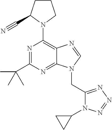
C1CC(C#N)N(C2=C3C(=NC(C(C)(C)C)=N2)N(CC2=NN=NN2C2CC2)C=N3)C1
